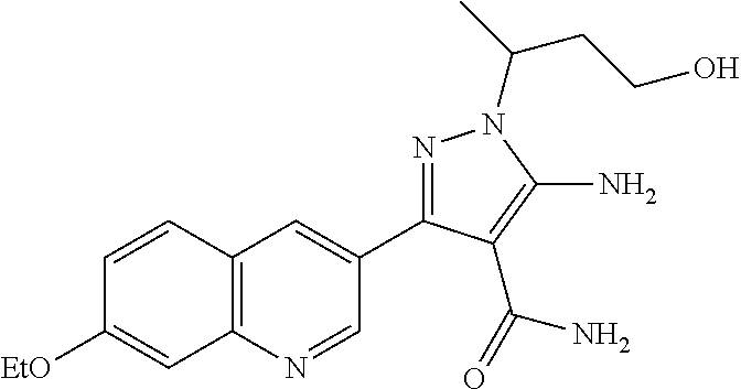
C1=CC2=C(C=C1[EtO])N=CC(C1=NN(C(CCO)C)C(N)=C1C(N)=O)=C2
